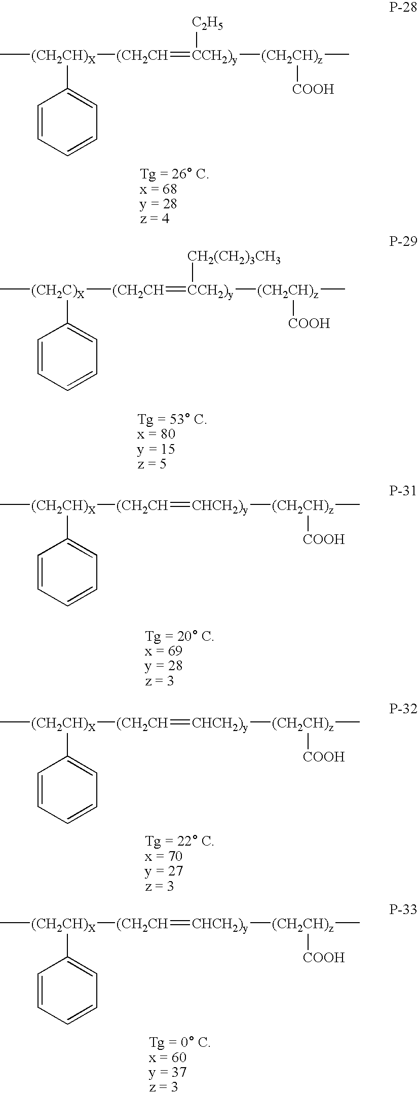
C[(CH2CH)X]([(CH2CH]=[CCH2)y]([C2H5])[(CH2CH)z]([COOH])C)C1=CC=CC=C1.[(CH2CH](=[CCH2)y]([CH2(CH2)3CH3])[(CH2CH)z]([COOH])C)[(CH2C)X](C)C1=CC=CC=C1.C[(CH2CH)X]([(CH2CH]=[CHCH2)y][(CH2CH)z](C)[COOH])C1=CC=CC=C1.C[(CH2CH)X]([(CH2CH]=[CHCH2)y][(CH2CH)z](C)[COOH])C1=CC=CC=C1.C[(CH2CH)X]([(CH2CH]=[CHCH2)y][(CH2CH)z](C)[COOH])C1=CC=CC=C1
